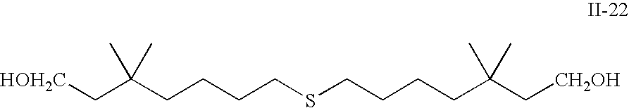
C(CCSCCCCC(C[HOH2C])(C)C)CC(C[CH2OH])(C)C
